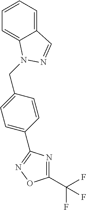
C12=CC=CC=C1N(CC1=CC=C(C3=NOC(C(F)(F)F)=N3)C=C1)N=C2
